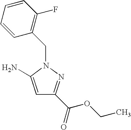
C1=C(N)N(CC2=C(F)C=CC=C2)N=C1C(=O)OCC
